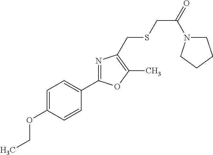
C1=C(OCC)C=CC(C2=NC(CSCC(=O)N3CCCC3)=C(C)O2)=C1
